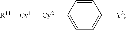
C1=CC([Cy2][Cy1][R11])=CC=C1[Y3]
